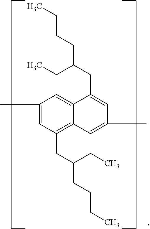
C1(C)=CC(CC(CC)CCCC)=C2C(=C1)C(CC(CC)CCCC)=CC(C)=C2
